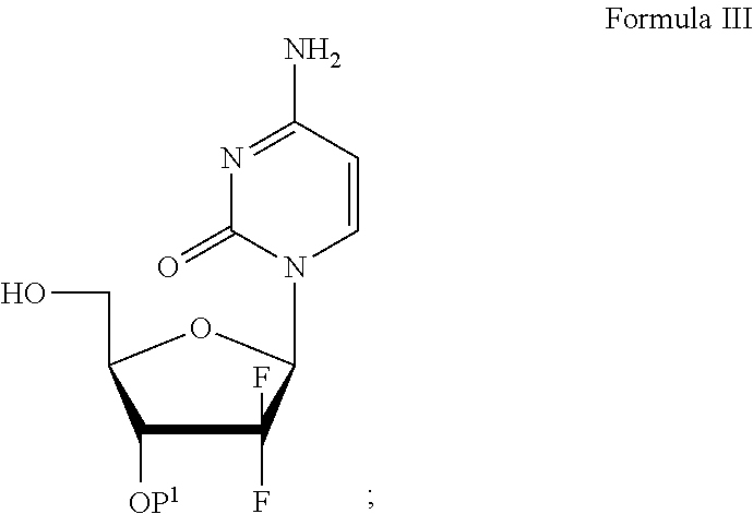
C1(F)(F)C([OP1])C(CO)OC1N1C=CC(N)=NC1=O
